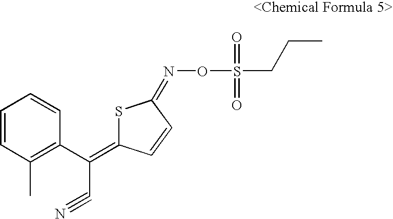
S1C(=C(C2=C(C)C=CC=C2)C#N)C=CC1=NOS(CCC)(=O)=O
